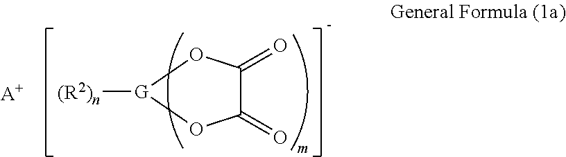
C1(=O)C(=O)O[G]([(R2)n])O1.[A+]
